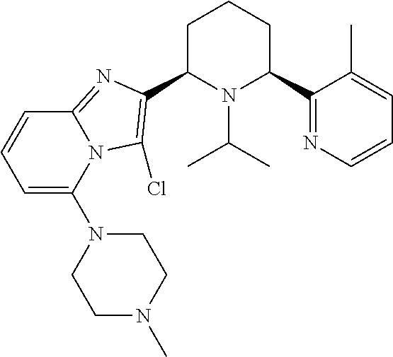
C1C(C2=C(Cl)N3C(=N2)C=CC=C3N2CCN(C)CC2)N(C(C)C)C(C2=NC=CC=C2C)CC1
